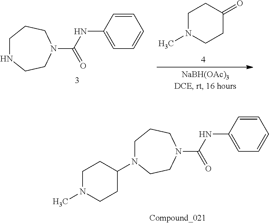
C1=C(NC(N2CCCNCC2)=O)C=CC=C1.C1N(C)CCC(=O)C1.C1=C(NC(N2CCCN(C3CCN(C)CC3)CC2)=O)C=CC=C1
